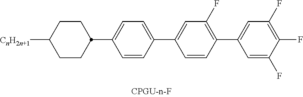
C1CC(C2=CC=C(C3=CC(F)=C(C4=CC(F)=C(F)C(F)=C4)C=C3)C=C2)CCC1[CnH2n+1]
